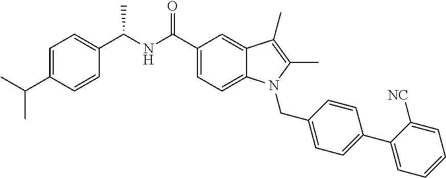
C1=C(C(C)C)C=CC(C(NC(C2=CC=C3C(=C2)C(C)=C(C)N3CC2=CC=C(C3=CC=CC=C3[NC])C=C2)=O)C)=C1
